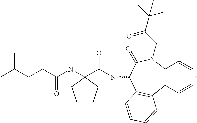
C(CC(NC1(C(NC2C3=C(C4=C(N(CC(C(C)(C)C)=O)C2=O)C=CC=C4)C=CC=C3)=O)CCCC1)=O)C(C)C
